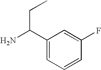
C(C(C1=CC=CC(F)=C1)N)C
